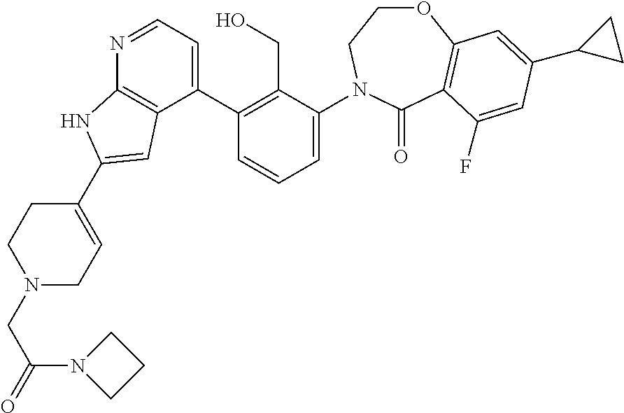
C1(C2=C(CO)C(N3CCOC4=C(C3=O)C(F)=CC(C3CC3)=C4)=CC=C2)=CC=NC2=C1C=C(C1=CCN(CC(=O)N3CCC3)CC1)N2
